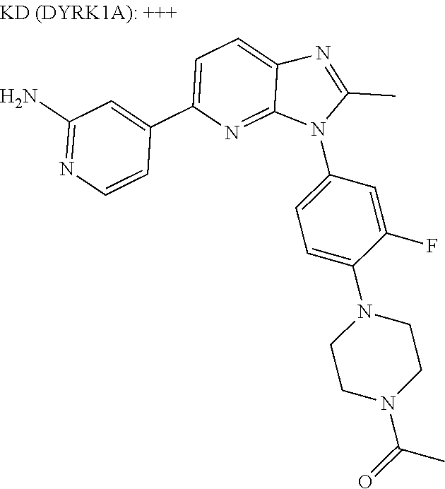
C1(C2=CC=C3N=C(C)N(C4=CC=C(N5CCN(C(=O)C)CC5)C(F)=C4)C3=N2)=CC(N)=NC=C1
